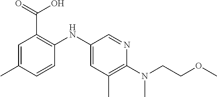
C1=C(C)C=CC(NC2=CC(C)=C(N(C)CCOC)N=C2)=C1C(=O)O
